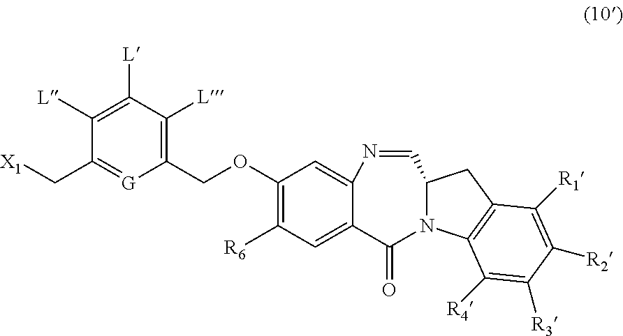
C1(COC2=C([R6])C=C3C(=C2)N=CC2N(C3=O)C3=C(C2)C([R1])=C([R2])C([R3])=C3[R4])=C([L])C([L])=C([L])C(C[X1])=[G]1
